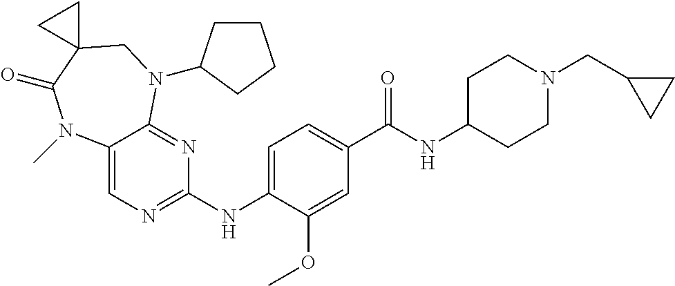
C1=C(NC2=NC=C3C(=N2)N(C2CCCC2)CC2(C(=O)N3C)CC2)C(OC)=CC(C(NC2CCN(CC3CC3)CC2)=O)=C1
